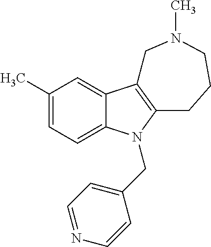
C1(C)=CC=C2C(=C1)C1=C(N2CC2=CC=NC=C2)CCCN(C)C1
